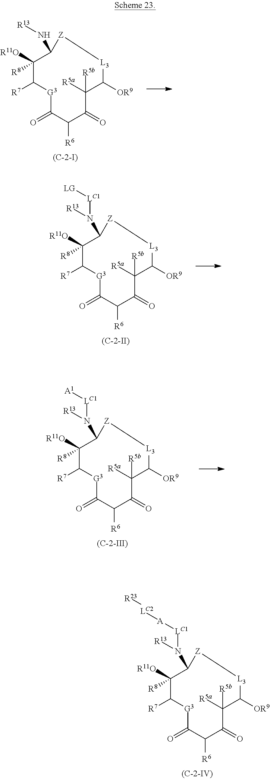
[G3]1C(=O)C([R6])C(=O)C([R5a])([R5b])C([OR9])[L3][Z]C(N[R13])C([R11O])([R8])C1[R7].[G3]1C(=O)C([R6])C(=O)C([R5a])([R5b])C([OR9])[L3][Z]C(N([R13])[LC1][LG])C([R11O])([R8])C1[R7].[G3]1C(=O)C([R6])C(=O)C([R5a])([R5b])C([OR9])[L3][Z]C(N([R13])[LC1][A1])C([R11O])([R8])C1[R7].[G3]1C(=O)C([R6])C(=O)C([R5a])([R5b])C([OR9])[L3][Z]C(N([R13])[LC1][A][LC2][R23])C([R11O])([R8])C1[R7]
